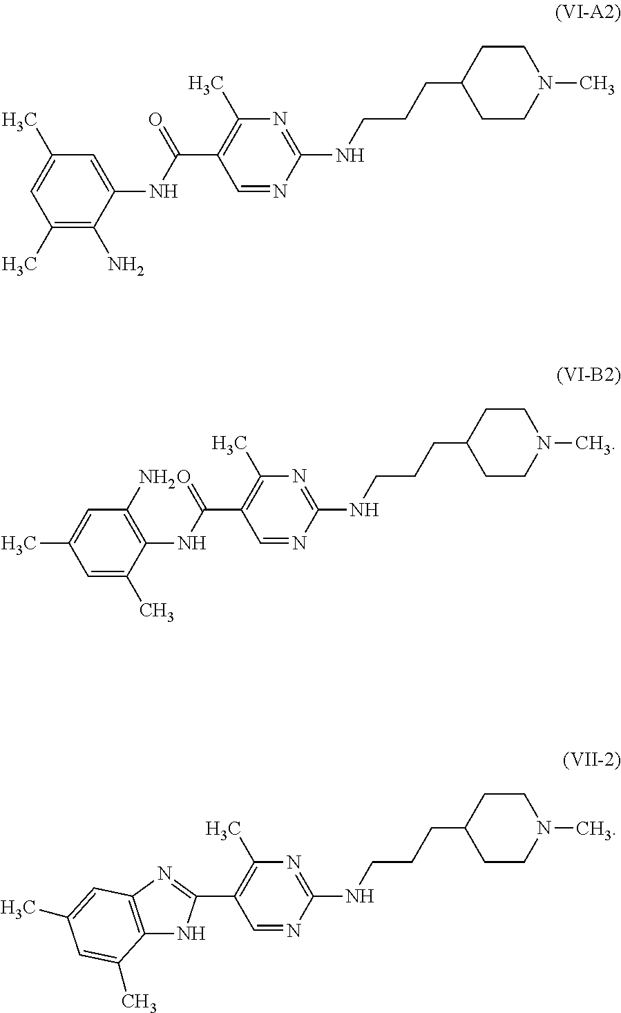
C1(N)=C(C)C=C(C)C=C1NC(C1=C(C)N=C(NCCCC2CCN(C)CC2)N=C1)=O.C1(C)=CC(C)=CC(N)=C1NC(C1=C(C)N=C(NCCCC2CCN(C)CC2)N=C1)=O.C1(C2=NC3=C(N2)C(C)=CC(C)=C3)=C(C)N=C(NCCCC2CCN(C)CC2)N=C1
